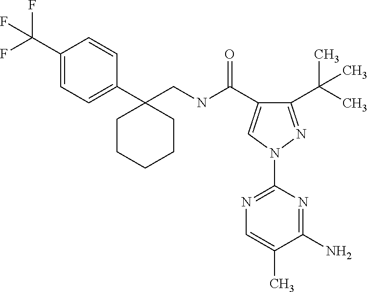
C1(C(C)(C)C)=NN(C2=NC=C(C)C(N)=N2)C=C1C(NCC1(C2=CC=C(C(F)(F)F)C=C2)CCCCC1)=O
